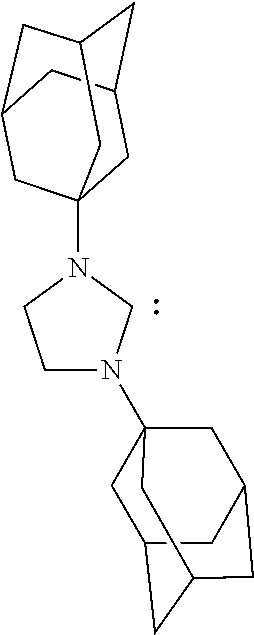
C1N(C23CC4CC(CC(C2)C4)C3)CN(C23CC4CC(CC(C2)C4)C3)C1
